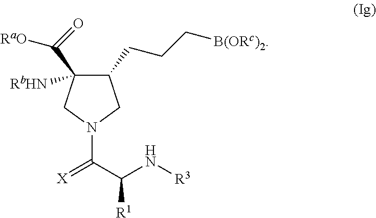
C1(CCC[B(ORc)2])C(C(=O)[RaO])([RbHN])CN(C(=[X])C(N[R3])[R1])C1
